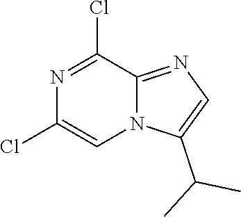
N1=C(Cl)C2=NC=C(C(C)C)N2C=C1Cl
